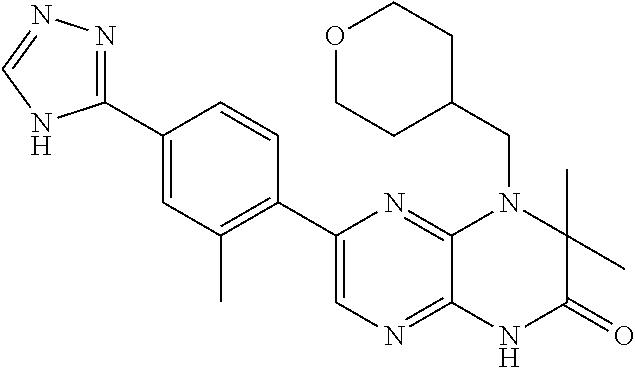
C1(C2=NN=CN2)=CC(C)=C(C2=CN=C3C(=N2)N(CC2CCOCC2)C(C)(C)C(=O)N3)C=C1
